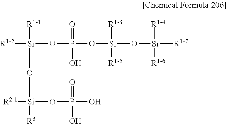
[R1-2][Si]([R1-1])(O[Si]([R2-1])([R3])OP(=O)(O)O)OP(=O)(O[Si]([R1-3])([R1-5])O[Si]([R1-4])([R1-6])[R1-7])O
